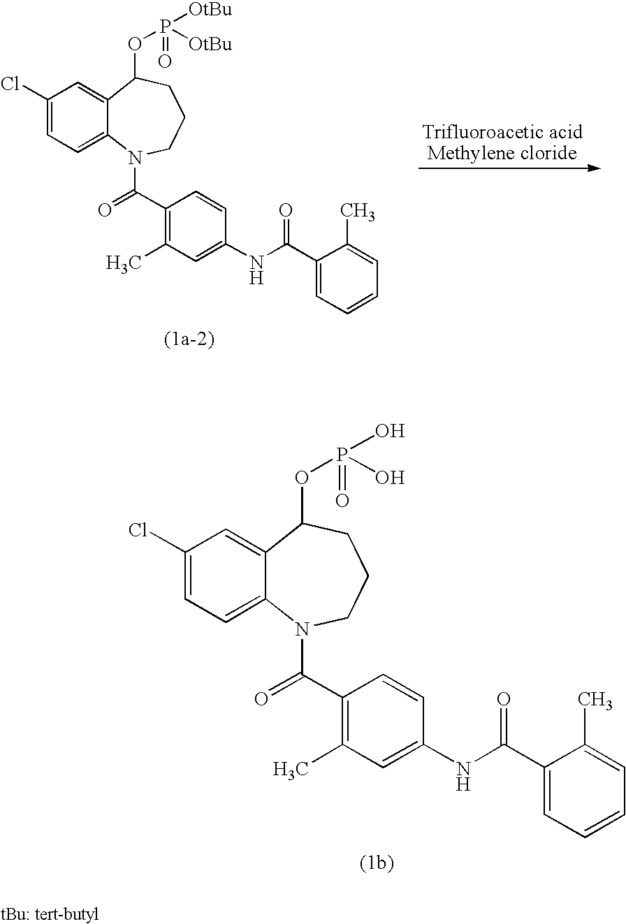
C1(Cl)=CC=C2C(=C1)C(OP(O)(O)=O)CCCN2C(C1=C(C)C=C(NC(C2=CC=CC=C2C)=O)C=C1)=O.C1(Cl)=CC=C2C(=C1)C(OP([OtBu])([OtBu])=O)CCCN2C(C1=C(C)C=C(NC(C2=CC=CC=C2C)=O)C=C1)=O
